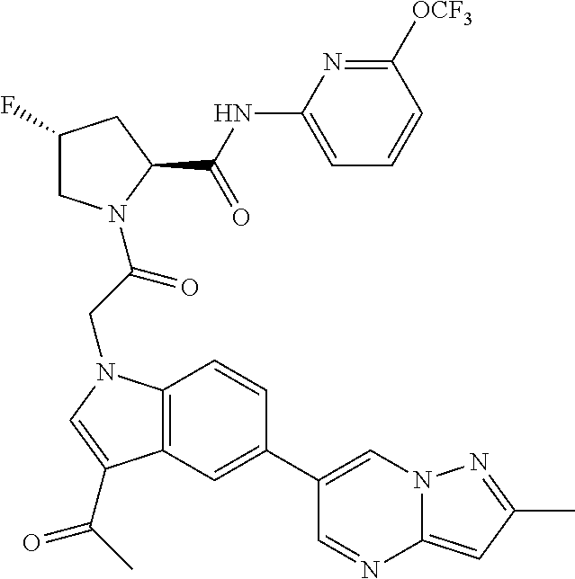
C12=C(N(CC(=O)N3CC(F)CC3C(NC3=CC=CC([OCF3])=N3)=O)C=C1C(=O)C)C=CC(C1=CN3C(=CC(C)=N3)N=C1)=C2
